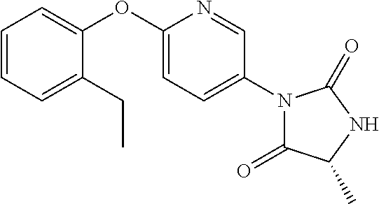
C1=CC=C(CC)C(OC2=CC=C(N3C(=O)C(C)NC3=O)C=N2)=C1
